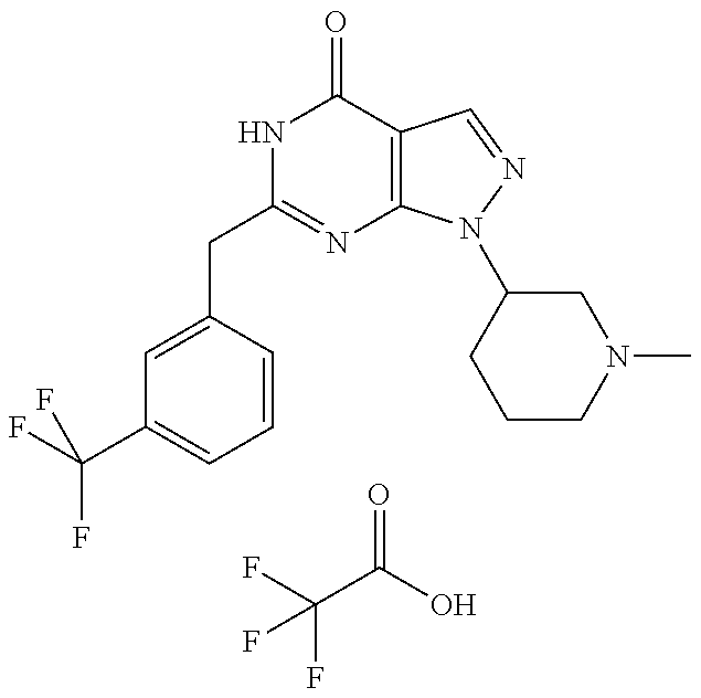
C(C1=NC2=C(C(=O)N1)C=NN2C1CCCN(C)C1)C1=CC(C(F)(F)F)=CC=C1.FC(F)(C(=O)O)F
